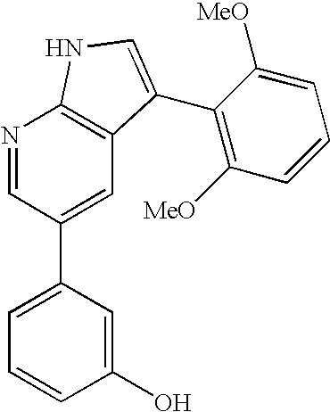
N1=CC(C2=CC=CC(O)=C2)=CC2=C1NC=C2C1=C([MeO])C=CC=C1[MeO]
